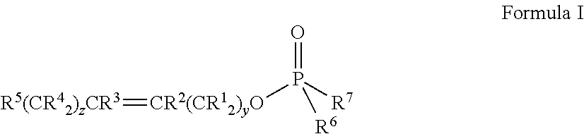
[R5(CR42)zCR3]=[CR2(CR12)yO]P([R7])(=O)[R6]
